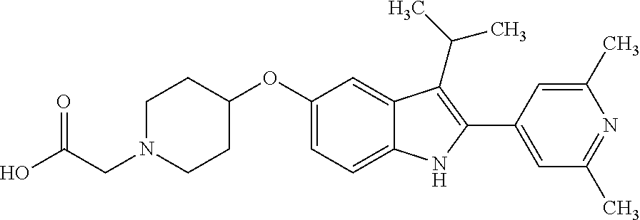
O(C1=CC=C2C(=C1)C(C(C)C)=C(C1=CC(C)=NC(C)=C1)N2)C1CCN(CC(O)=O)CC1
